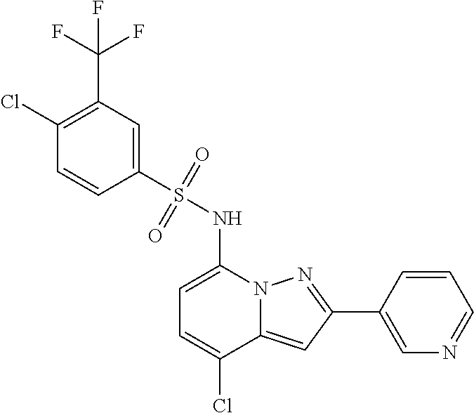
C1(C2=NN3C(=C2)C(Cl)=CC=C3NS(C2=CC(C(F)(F)F)=C(Cl)C=C2)(=O)=O)=CN=CC=C1
